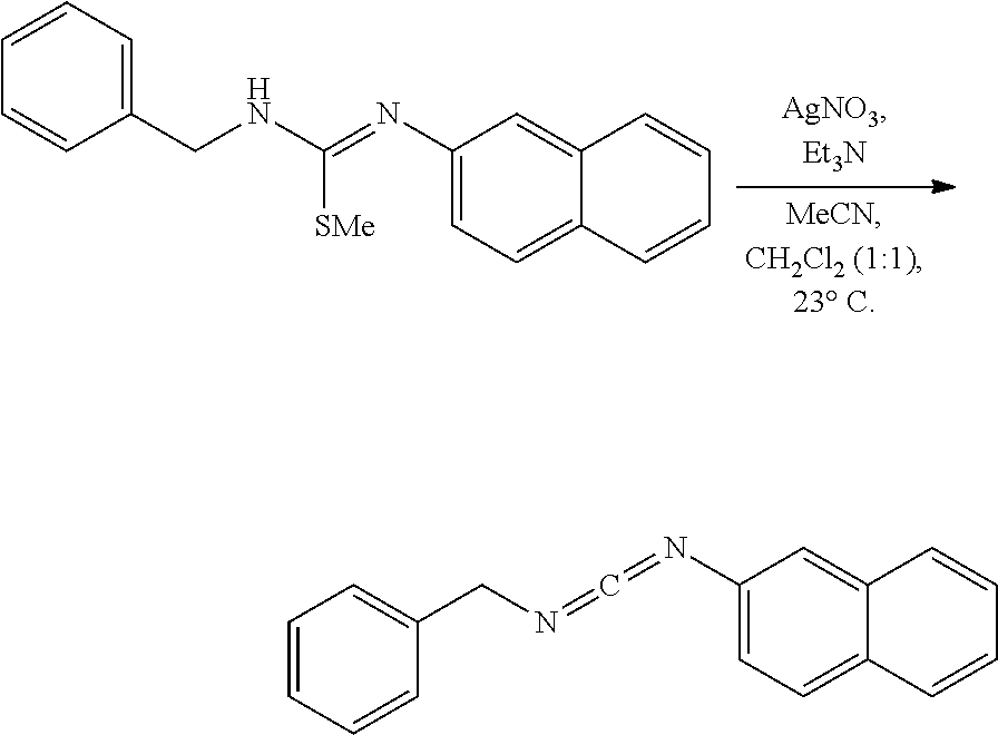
C1=CC=C(CNC(=NC2=CC=C3C(=C2)C=CC=C3)[SMe])C=C1.C(=NC1=CC=C2C(=C1)C=CC=C2)=NCC1=CC=CC=C1
